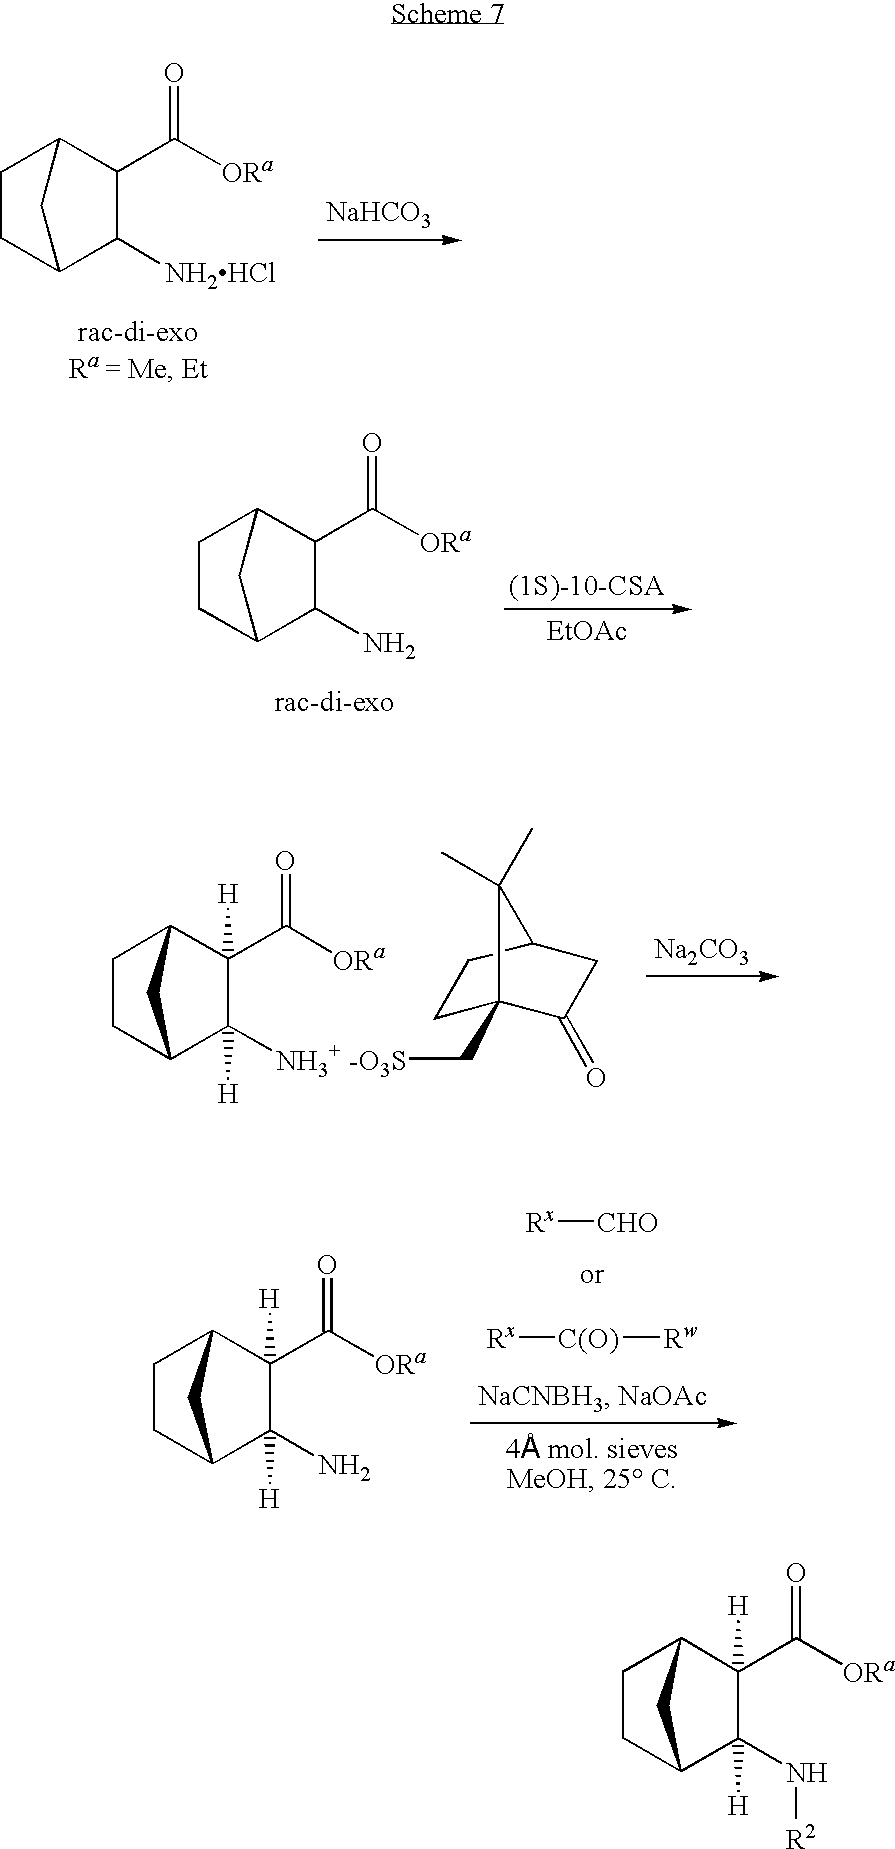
C1(C([ORa])=O)C2CCC(C1[NH2HCl])C2.[NaHCO3].C1(C([ORa])=O)C2CCC(C1N)C2.[EtOAc].C1(C([ORa])=O)([H])C2CCC(C1([NH3+ -O3S]CC13CCC(CC1=O)C3(C)C)[H])C2.[Na2CO3].C1(C([ORa])=O)([H])C2CCC(C1(N)[H])C2.[Rx][CHO].[Rx][C(O)][Rw].C1(C([ORa])=O)([H])C2CCC(C1(N[R2])[H])C2
